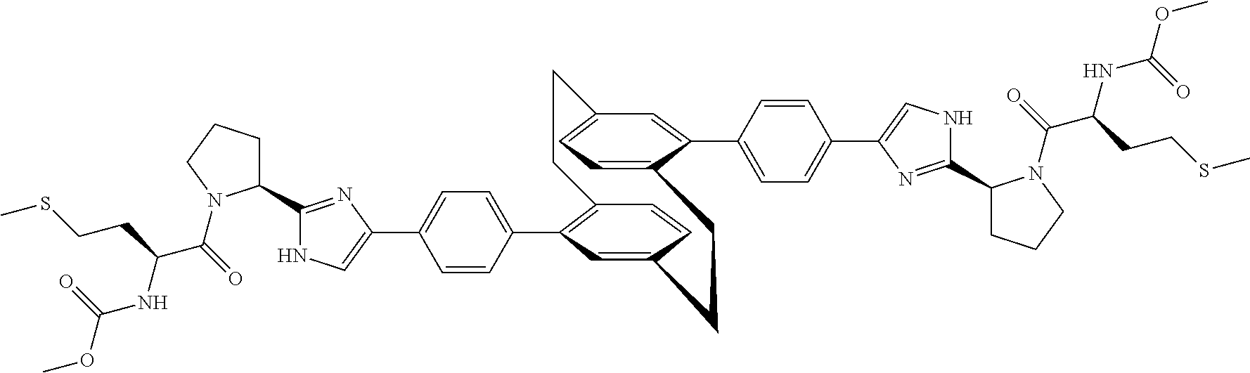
C12=C(C3=CC=C(C4=CNC(C5CCCN5C(C(NC(=O)OC)CCSC)=O)=N4)C=C3)C=C(C=C1)CCC1=CC=C(C=C1C1=CC=C(C3=CNC(C4CCCN4C(C(NC(=O)OC)CCSC)=O)=N3)C=C1)CC2
